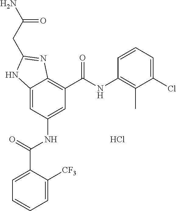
C12=CC(NC(=O)C3=CC=CC=C3[CF3])=CC(C(=O)NC3=C(C)C(Cl)=CC=C3)=C1N=C(CC(N)=O)N2.Cl
